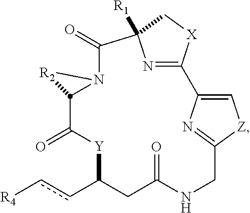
N1=C2[X]CC1([R1])C(=O)N1[R2]C1C(=O)[Y]C(cc[R4])CC(=O)NCC1=NC2=C[Z]1
